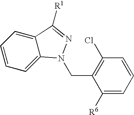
C1=CC=C2C(=C1)C([R1])=NN2CC1=C(Cl)C=CC=C1[R6]
